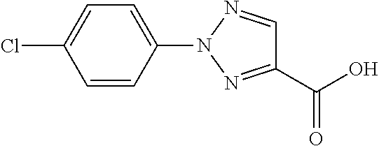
C1(C(O)=O)=NN(C2=CC=C(Cl)C=C2)N=C1
